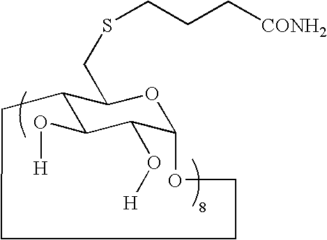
C12C(O[H])C(O[H])C(OC1CSCCC[CONH2])OCCCC2
